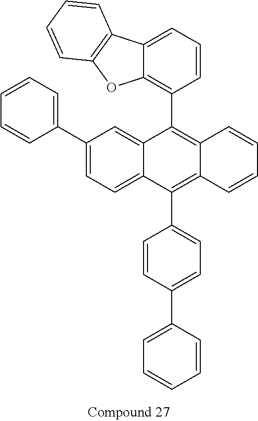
C12=CC(C3=CC=CC=C3)=CC=C1C(C1=CC=C(C3=CC=CC=C3)C=C1)=C1C(=C2C2=C3C(=CC=C2)C2=C(O3)C=CC=C2)C=CC=C1
